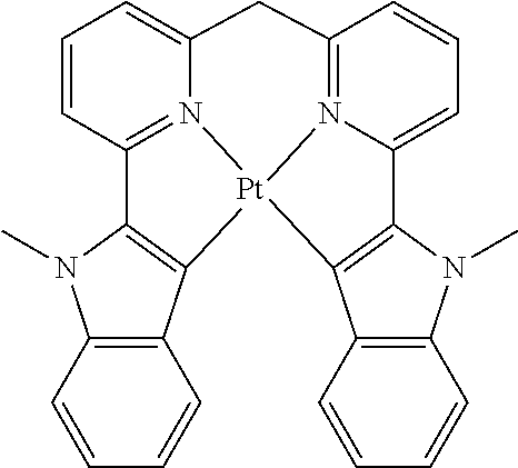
C12=N3C(=CC=C1)C1=C(C4=C(N1C)C=CC=C4)[Pt]31N3=C(C=CC=C3C2)C2=C1C1=C(N2C)C=CC=C1
